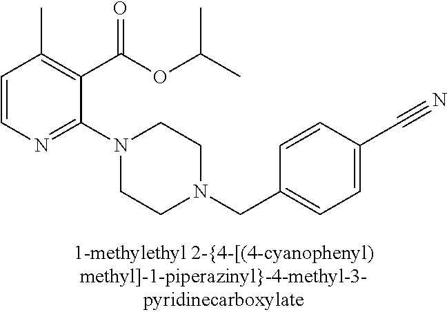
C1=CN=C(N2CCN(CC3=CC=C(C#N)C=C3)CC2)C(C(OC(C)C)=O)=C1C
